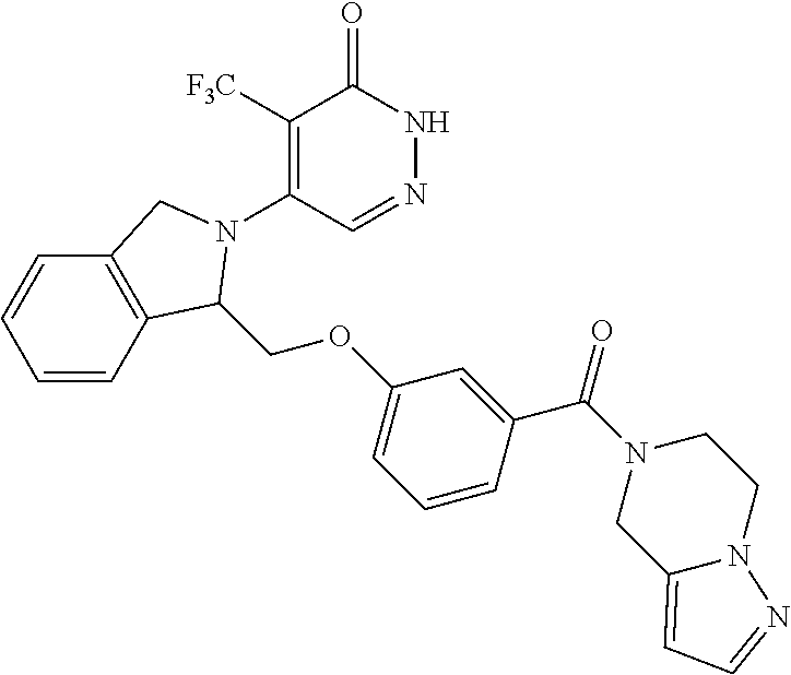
C1([F3C])=C(N2C(COC3=CC=CC(C(=O)N4CCN5C(=CC=N5)C4)=C3)C3=C(C=CC=C3)C2)C=NNC1=O
